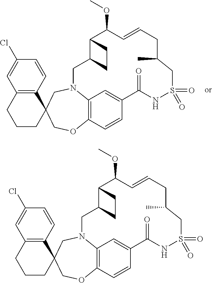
C12=C(C=CC(Cl)=C1)C1(CCC2)COC2=C3N(C1)CC1C(CC1)C(OC)C=CCC(C)CS(=O)(=O)NC(=O)C(=C3)C=C2.C12=C(C=CC(Cl)=C1)C1(CCC2)COC2=C3N(C1)CC1C(CC1)C(OC)C=CCC(C)CS(=O)(=O)NC(=O)C(=C3)C=C2
